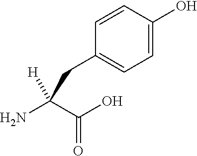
C(=O)(C(N)([H])CC1=CC=C(O)C=C1)O
